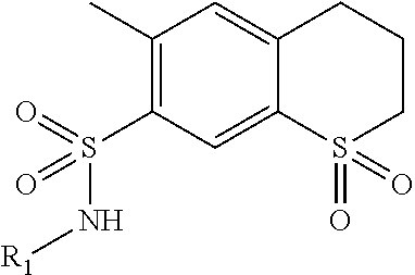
C1(C)=C(S(N[R1])(=O)=O)C=C2C(=C1)CCCS2(=O)=O
